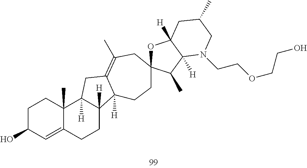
C1C(O)C=C2C(C)(C1)C1([H])C([H])(CC2)C2([H])C(=C(C)CC3(CC2)OC2([H])C([H])(C3C)N(CCOCCO)CC(C)C2)C1
